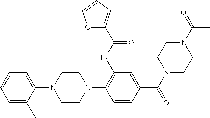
C1=C(C)C(N2CCN(C3=C(NC(=O)C4=CC=CO4)C=C(C(=O)N4CCN(C(=O)C)CC4)C=C3)CC2)=CC=C1
